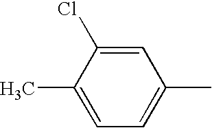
C1=C(C)C(Cl)=CC(C)=C1
